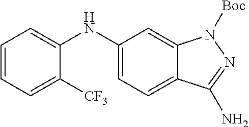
C1=CC=C([CF3])C(NC2=CC=C3C(=C2)N([Boc])N=C3N)=C1
